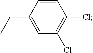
C1=CC(CC)=CC(Cl)=C1Cl
